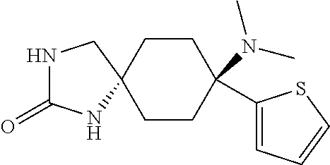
C1CC(N(C)C)(C2=CC=CS2)CCC12CNC(=O)N2
